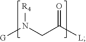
N([R4])([G])CC(=O)[L]
